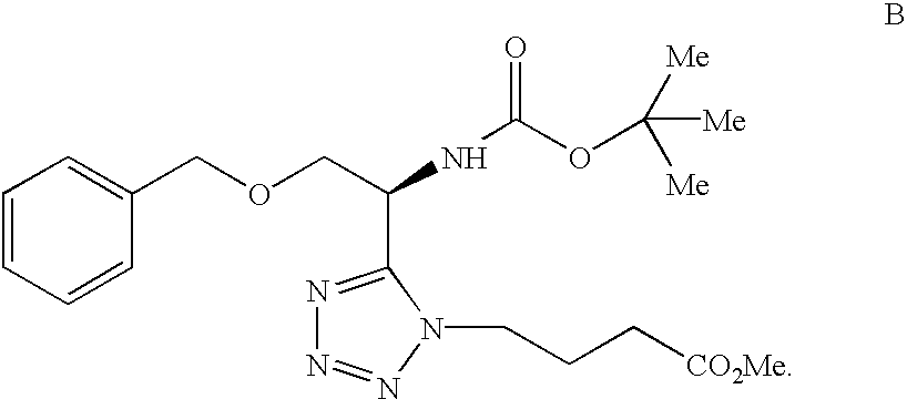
C1=CC=CC(COCC(NC(OC([Me])([Me])[Me])=O)C2=NN=NN2CCC[CO2Me])=C1
